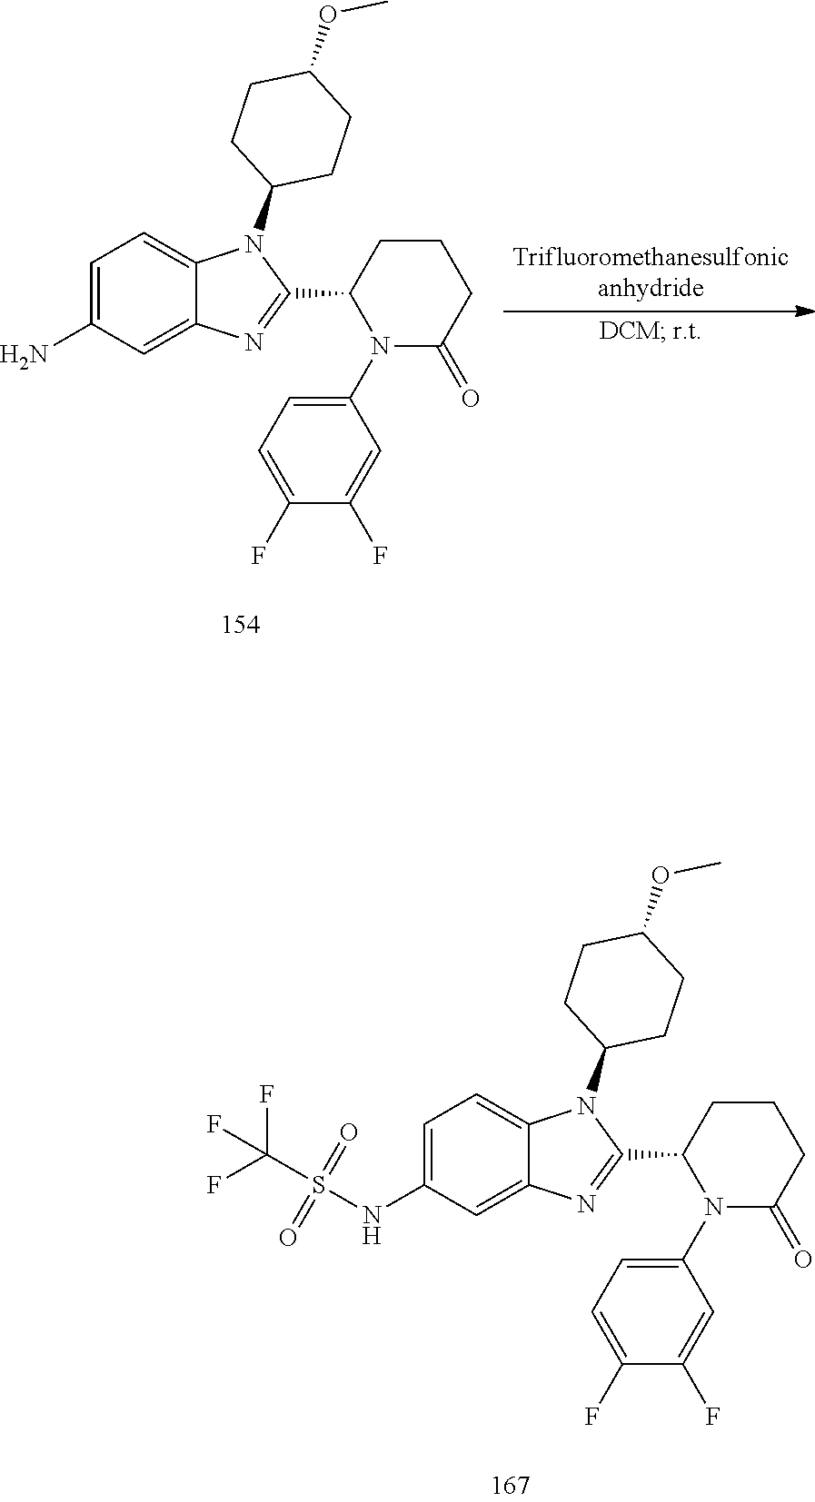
C1=C(N)C=C2C(=C1)N(C1CCC(OC)CC1)C(C1N(C3=CC=C(F)C(F)=C3)C(=O)CCC1)=N2.C1=C(NS(=O)(=O)C(F)(F)F)C=C2C(=C1)N(C1CCC(OC)CC1)C(C1N(C3=CC=C(F)C(F)=C3)C(=O)CCC1)=N2
